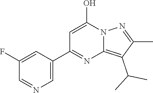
C1(C(C)C)=C2N(N=C1C)C(O)=CC(C1=CN=CC(F)=C1)=N2
